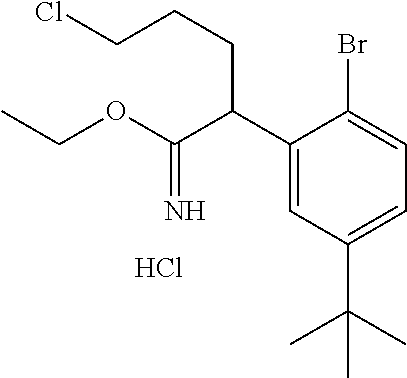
C1(C(C(OCC)=N)CCCCl)=CC(C(C)(C)C)=CC=C1Br.Cl
